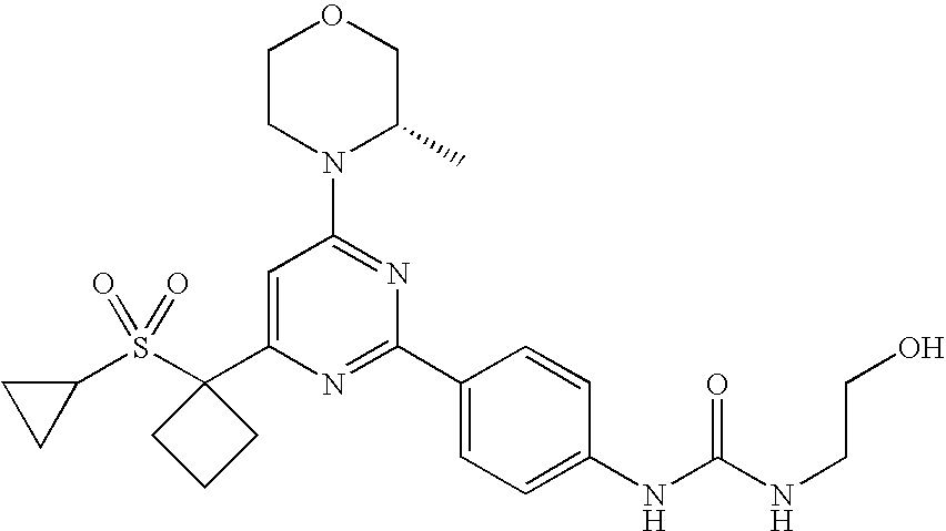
C1(S(C2(C3=CC(N4C(C)COCC4)=NC(C4=CC=C(NC(=O)NCCO)C=C4)=N3)CCC2)(=O)=O)CC1
